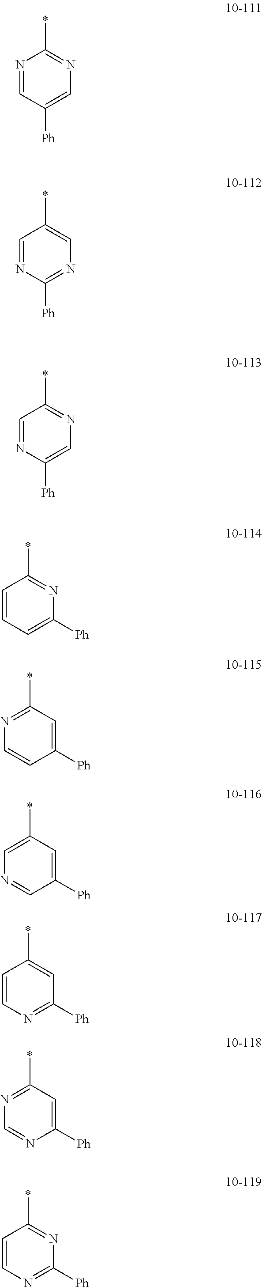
N1=CC([Ph])=CN=C1*.C1=NC([Ph])=NC=C1*.C1=CC=C([Ph])N=C1*.C1=NC([Ph])=CN=C1*.N1=C(*)C=C([Ph])C=C1.C1=C(*)C=C([Ph])C=N1.C1=CN=C([Ph])C=C1*.N1=C(*)C=C([Ph])N=C1.C1=CN=C([Ph])N=C1*
